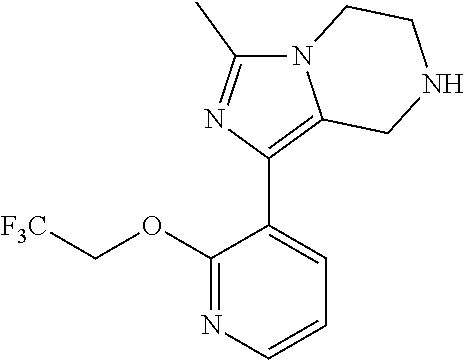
C1(OC[F3C])=NC=CC=C1C1=C2N(C(C)=N1)CCNC2
